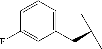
C(C(C)C)C1=CC=CC(F)=C1
